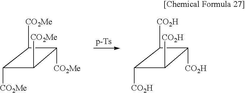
C1([CO2H])C([CO2H])C([CO2H])C1[CO2H].C1([CO2Me])C([CO2Me])C([CO2Me])C1[CO2Me]
